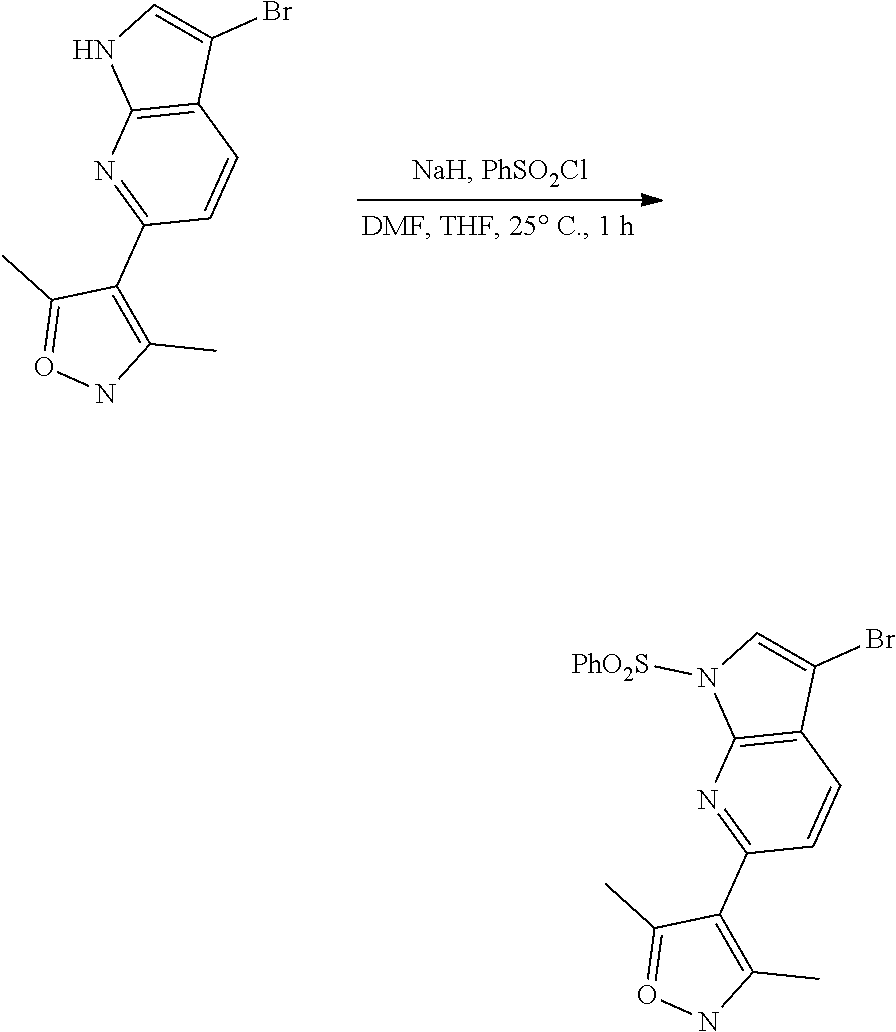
C12=C(NC=C1Br)N=C(C1=C(C)NO=C1C)C=C2.C12=C(N([PhO2S])C=C1Br)N=C(C1=C(C)NO=C1C)C=C2
